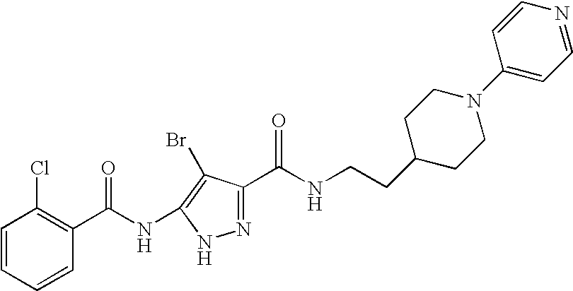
C1=CC=CC(C(=O)NC2=C(Br)C(C(NCCC3CCN(C4=CC=NC=C4)CC3)=O)=NN2)=C1Cl
